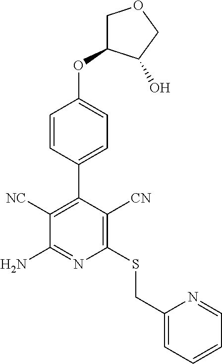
C1=CC(C2=C([NC])C(N)=NC(SCC3=CC=CC=N3)=C2[CN])=CC=C1OC1COCC1O
